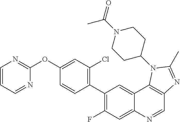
C1=CC=NC(OC2=CC(Cl)=C(C3=C(F)C=C4C(=C3)C3=C(C=N4)N=C(C)N3C3CCN(C(C)=O)CC3)C=C2)=N1
